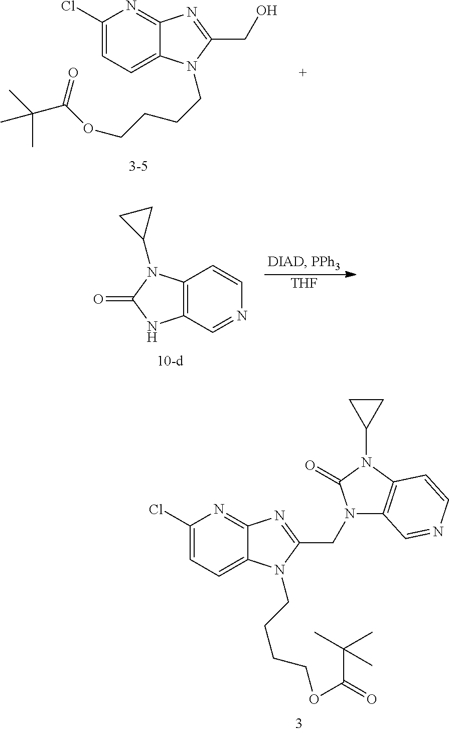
C1(Cl)=CC=C2C(=N1)N=C(CO)N2CCCCOC(=O)C(C)(C)C.[THF].C12=C(N(C3CC3)C(=O)N1)C=CN=C2.C1(Cl)=CC=C2C(=N1)N=C(CN1C3=C(N(C4CC4)C1=O)C=CN=C3)N2CCCCOC(=O)C(C)(C)C
